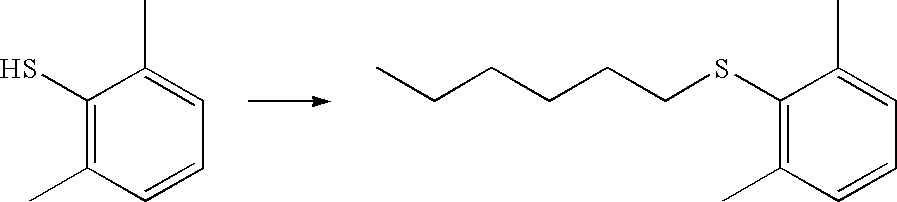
C1(S)=C(C)C=CC=C1C.C1(SCCCCCC)=C(C)C=CC=C1C
